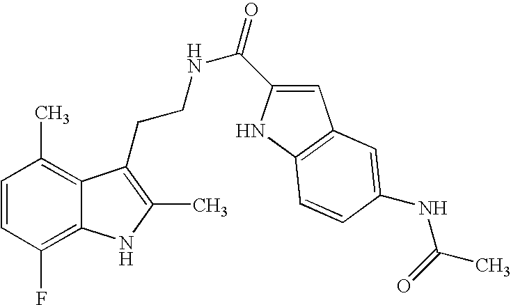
C1=CC(F)=C2C(=C1C)C(CCNC(=O)C1=CC3=C(N1)C=CC(NC(C)=O)=C3)=C(C)N2
